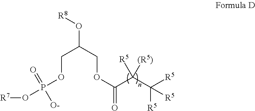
[R8]OC(COC(=O)C(C([R5])([R5])[R5])([R5])[(R5)])COP(O[R7])(=O)[O-]
